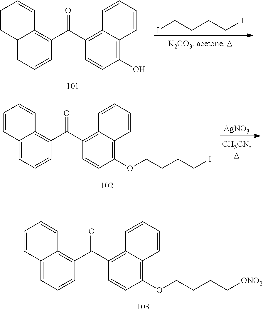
ICCCCI.C12=CC=CC(C(C3=C4C(=C(O)C=C3)C=CC=C4)=O)=C1C=CC=C2.[AgNO3].C12=CC=CC(C(C3=C4C(=C(OCCCCI)C=C3)C=CC=C4)=O)=C1C=CC=C2.C12=CC=CC(C(C3=C4C(=C(OCCCC[ONO2])C=C3)C=CC=C4)=O)=C1C=CC=C2
